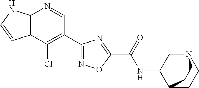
C12=C(C(Cl)=C(C3=NOC(C(=O)NC4C5CCN(C4)CC5)=N3)C=N1)C=CN2
